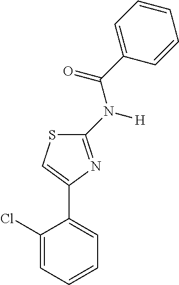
C1(Cl)=CC=CC=C1C1=CSC(N([H])C(C2=CC=CC=C2)=O)=N1
